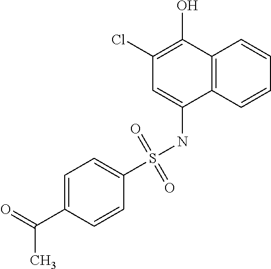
C12=C(C=CC=C1)C(NS(C1=CC=C(C(=O)C)C=C1)(=O)=O)=CC(Cl)=C2O
